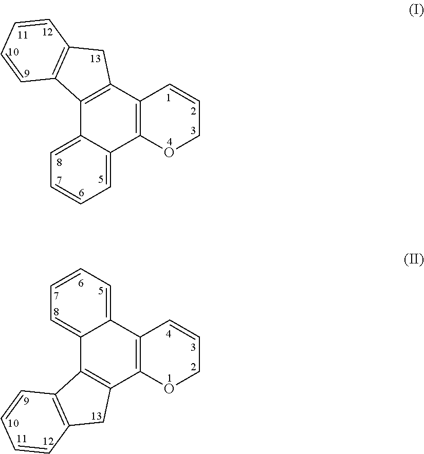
C12=C(C3=C(C4=CC=CC=C14)OCC=C3)CC1=C2C=CC=C1.C12=CC=CC=C1C1=C(C3=C2C2=C(C3)C=CC=C2)OCC=C1
